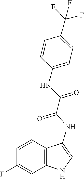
C1=C(C(F)(F)F)C=CC(NC(C(=O)NC2=CNC3=C2C=CC(F)=C3)=O)=C1
